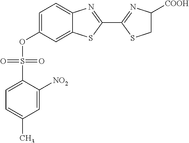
C1=C(OS(C2=CC=C(C)C=C2[NO2])(=O)=O)C=C2C(=C1)N=C(C1=NC([COOH])CS1)S2
